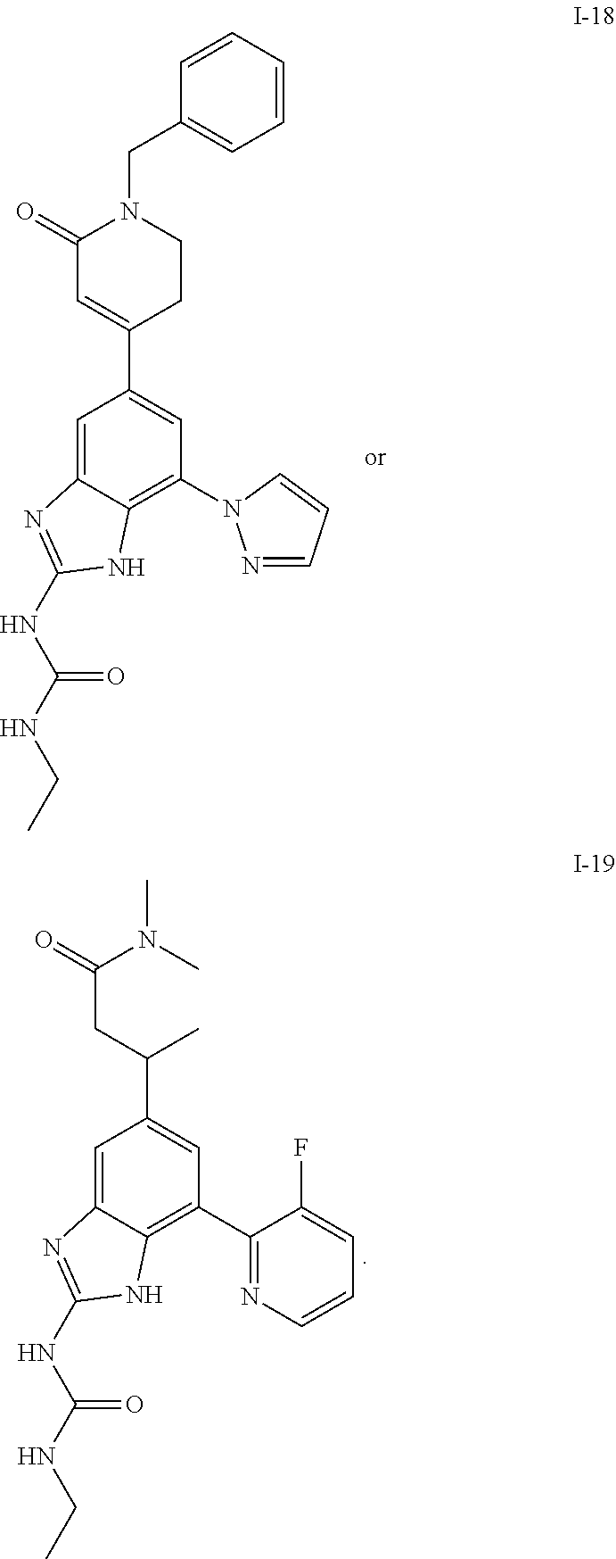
C1=C2C(=C(N3N=CC=C3)C=C1C1=CC(=O)N(CC3=CC=CC=C3)CC1)NC(NC(NCC)=O)=N2.C1=C2C(=C(C3=NC=CC=C3F)C=C1C(C)CC(N(C)C)=O)NC(NC(NCC)=O)=N2
